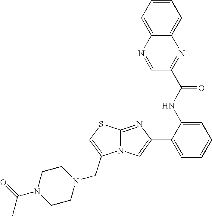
N12C(=NC(C3=CC=CC=C3NC(=O)C3=NC4=CC=CC=C4N=C3)=C1)SC=C2CN1CCN(C(C)=O)CC1
